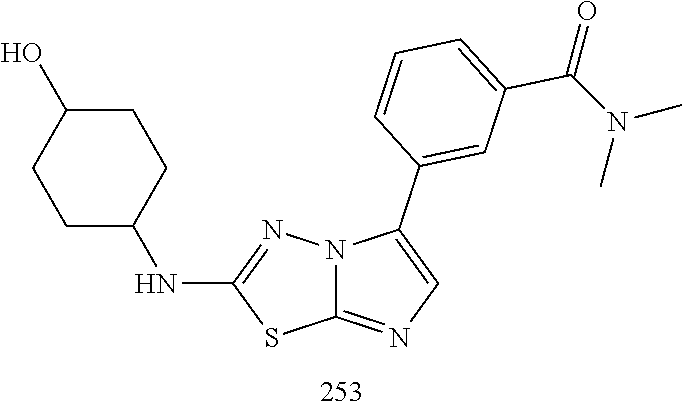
C1(NC2CCC(O)CC2)=NN2C(=NC=C2C2=CC(C(=O)N(C)C)=CC=C2)S1
